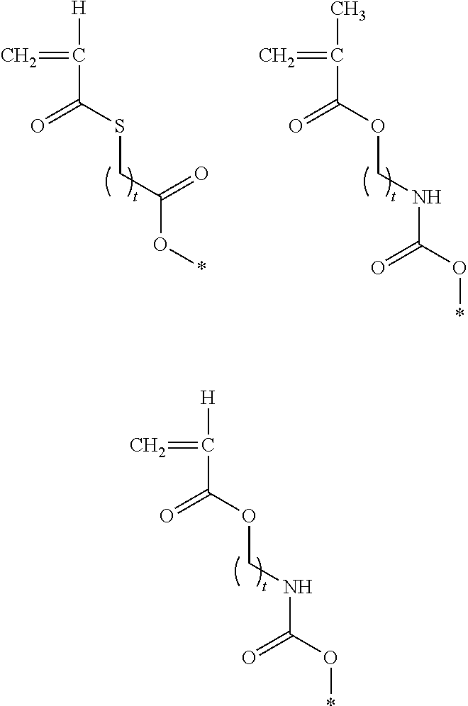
[H]C(C(=O)SCC(O*)=O)=C.CC(C(=O)OCNC(O*)=O)=C.[H]C(C(=O)OCNC(O*)=O)=C
